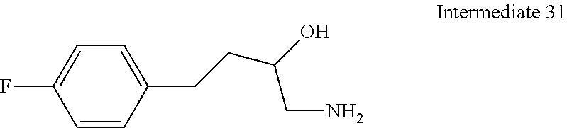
C1=C(CCC(O)CN)C=CC(F)=C1
